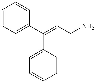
C1=CC=C(C(=CCN)C2=CC=CC=C2)C=C1
